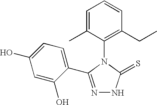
C1(N2C(=S)NN=C2C2=CC=C(O)C=C2O)=C(CC)C=CC=C1C
